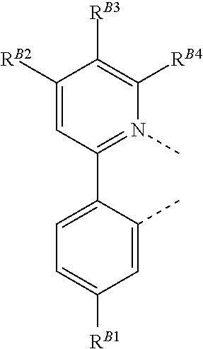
C1([RB2])=CC(C2=CC=C([RB1])C=C2C)=N(C)C([RB4])=C1[RB3]
